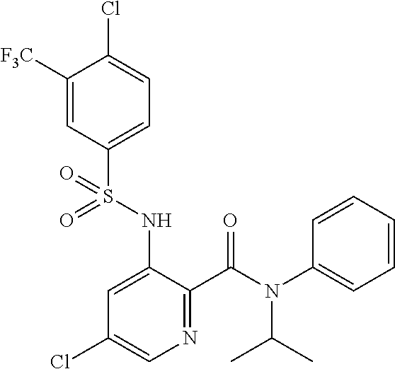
C1([F3C])=CC(S(NC2=CC(Cl)=CN=C2C(N(C2=CC=CC=C2)C(C)C)=O)(=O)=O)=CC=C1Cl
